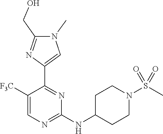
C1([F3C])=CN=C(NC2CCN(S(C)(=O)=O)CC2)N=C1C1=CN(C)C(CO)=N1
